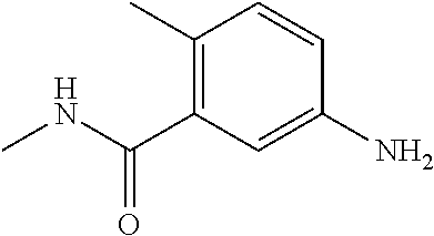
C1(C)=C(C(NC)=O)C=C(N)C=C1
